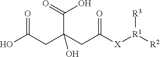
C(CC(CC(O)=O)(C(=O)O)O)([X][R1]([R2])[R3])=O
